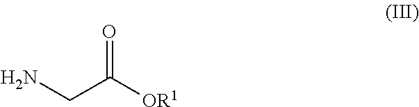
NCC([OR1])=O
